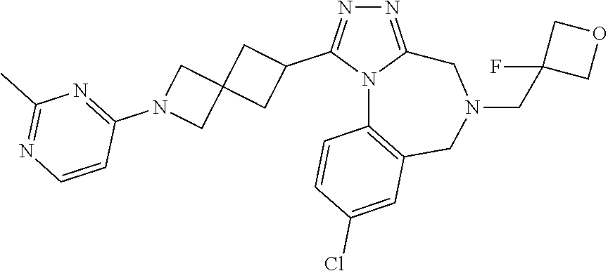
N1=C2N(C(C3CC4(C3)CN(C3=NC(C)=NC=C3)C4)=N1)C1=C(CN(CC3(F)COC3)C2)C=C(Cl)C=C1
